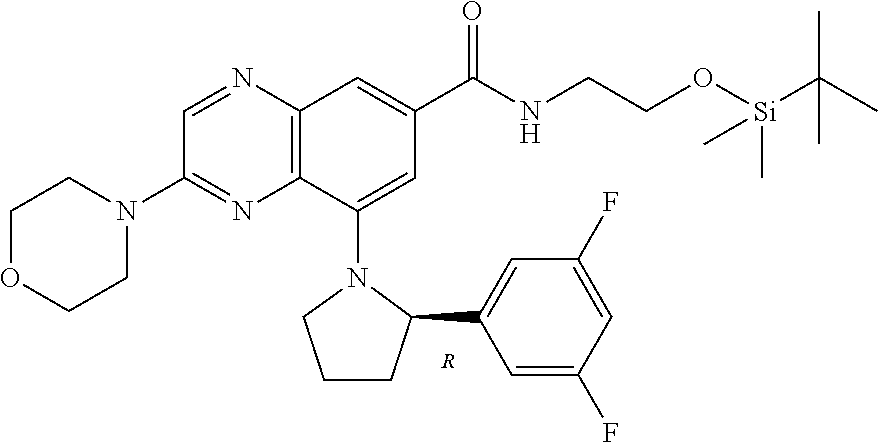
C1OCCN(C2=NC3=C(N=C2)C=C(C(NCCO[Si](C(C)(C)C)(C)C)=O)C=C3N2CCCC2C2=CC(F)=CC(F)=C2)C1.[R]
